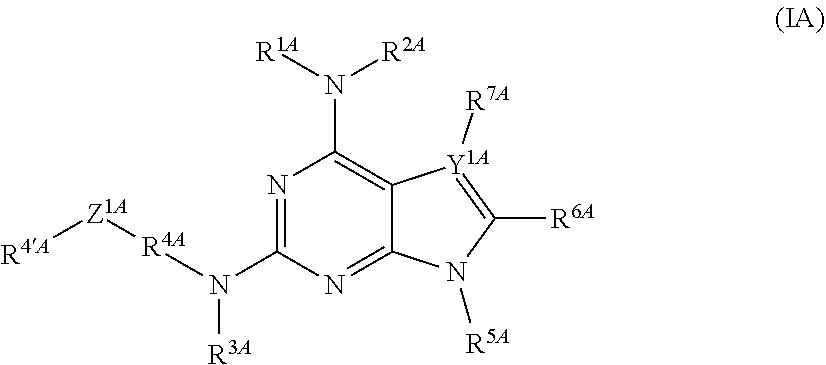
N1=C(N([R4A][Z1A][R4A])[R3A])N=C2C(=C1N([R1A])[R2A])[Y1A]([R7A])=C([R6A])N2[R5A]
